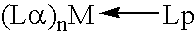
[Lp]->[(La)nM]
